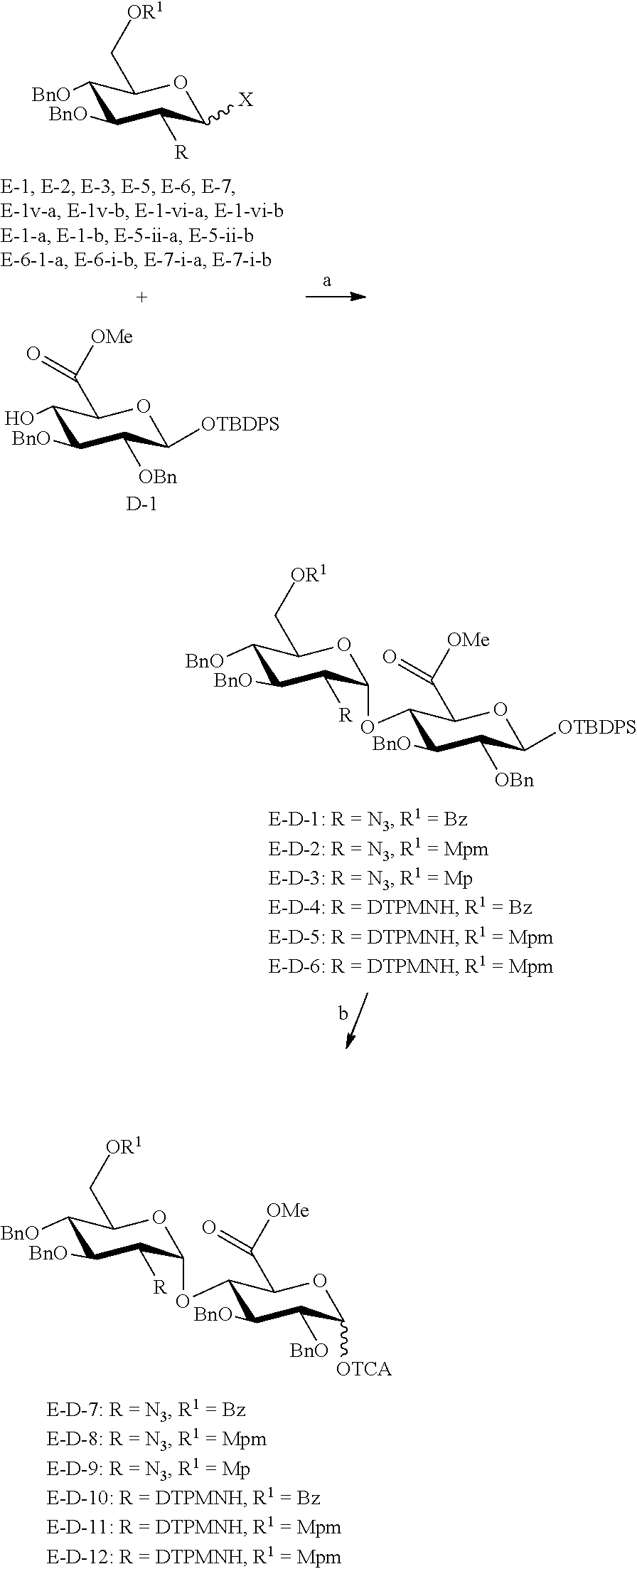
C1([BnO])C([BnO])C([R])C([X])OC1C[OR1].C1(O)C([BnO])C([OBn])C([OTBDPS])OC1C([OMe])=O.[D].[BnO]C1C([BnO])C([R])C(OC2C([BnO])C([OBn])C([OTBDPS])OC2C([OMe])=O)OC1C[OR1].[BnO]C1C([BnO])C([R])C(OC2C([BnO])C([BnO])C([OTCA])OC2C([OMe])=O)OC1C[OR1]
